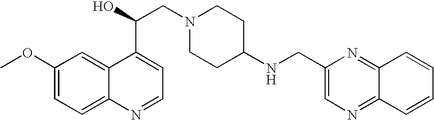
C1(OC)=CC=C2C(=C1)C(C(O)CN1CCC(NCC3=CN=C4C(=N3)C=CC=C4)CC1)=CC=N2
